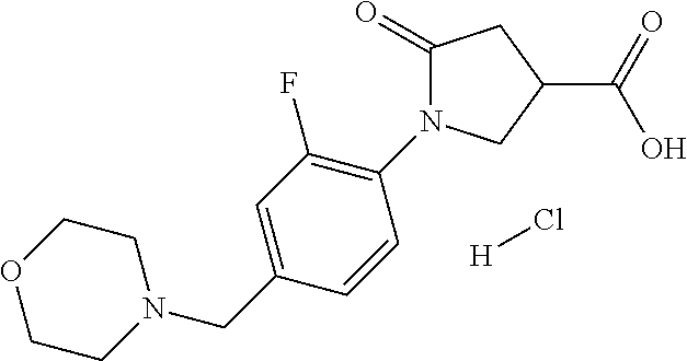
C1CN(CC2=CC(F)=C(N3C(=O)CC(C(=O)O)C3)C=C2)CCO1.[H]Cl
